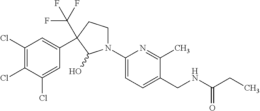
C1(Cl)=C(Cl)C(Cl)=CC(C2(C(F)(F)F)CCN(C3=CC=C(CNC(CC)=O)C(C)=N3)C2O)=C1
